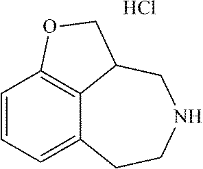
Cl.C1=CC=C2C3=C1OCC3CNCC2
